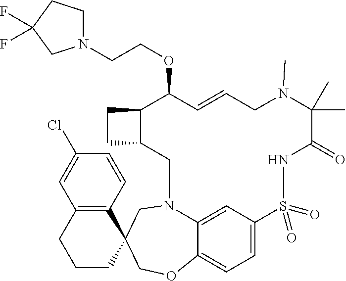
C12C(CN3C4=CC(=CC=C4OCC4(C3)C3=C(CCC4)C=C(Cl)C=C3)S(=O)(=O)NC(=O)C(C)(C)N(C)CC=CC1OCCN1CCC(F)(F)C1)CC2
